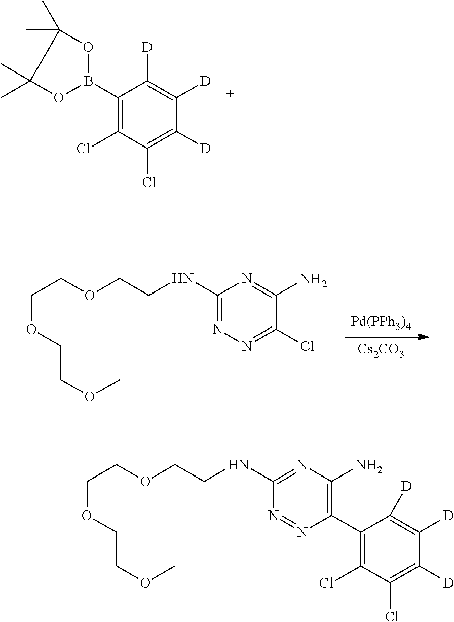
C1(B2OC(C)(C)C(C)(C)O2)=C(Cl)C(Cl)=C([D])C([D])=C1[D].[Pd(PPh3)4].[Cs2CO3].C1(NCCOCCOCCOC)=NN=C(Cl)C(N)=N1.C1(NCCOCCOCCOC)=NC(N)=C(C2=C(Cl)C(Cl)=C([D])C([D])=C2[D])N=N1
